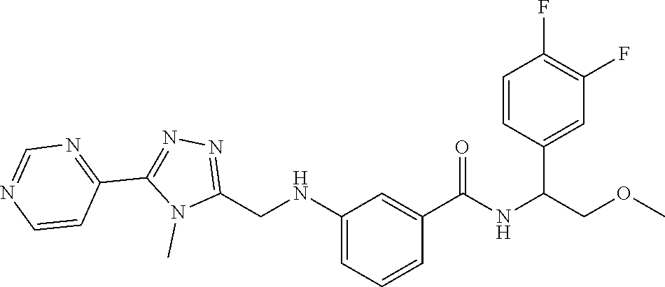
C(COC)(NC(C1=CC(NCC2=NN=C(C3=NC=NC=C3)N2C)=CC=C1)=O)C1=CC(F)=C(F)C=C1
